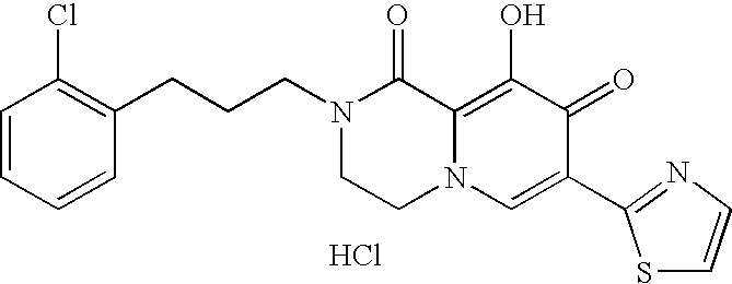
C1=CC=CC(CCCN2CCN3C(=C(O)C(=O)C(C4=NC=CS4)=C3)C2=O)=C1Cl.Cl
